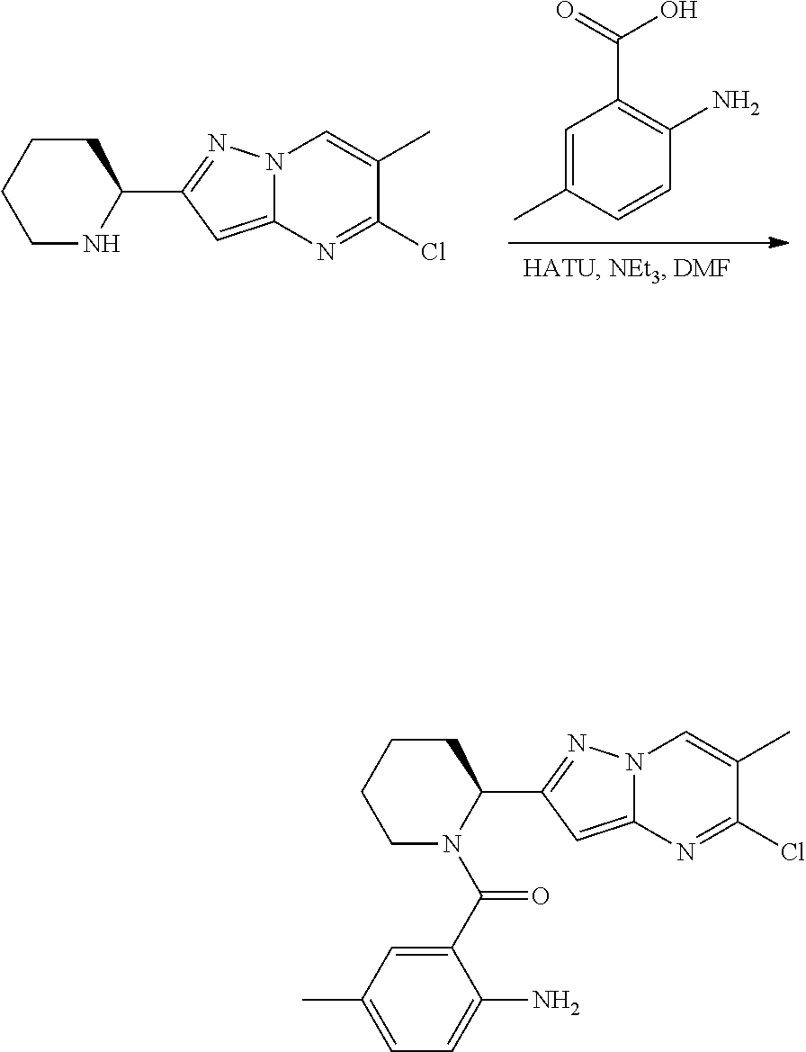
N12C(=CC(C3CCCCN3)=N1)N=C(Cl)C(C)=C2.C1=C(C)C=CC(N)=C1C(=O)O.N12C(=CC(C3CCCCN3C(C3=CC(C)=CC=C3N)=O)=N1)N=C(Cl)C(C)=C2
